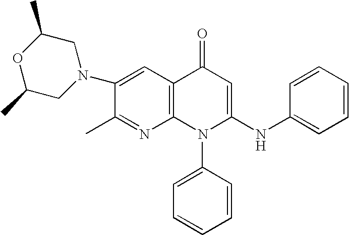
C1(C)=NC2=C(C=C1N1CC(C)OC(C)C1)C(=O)C=C(NC1=CC=CC=C1)N2C1=CC=CC=C1
